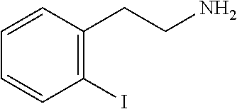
C1=CC(CCN)=C(I)C=C1
